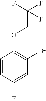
C1=CC(F)=CC(Br)=C1OCC(F)(F)F
